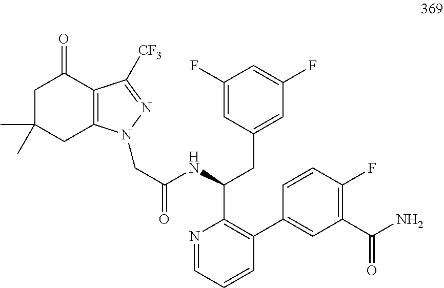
C12=C(C([CF3])=NN1CC(NC(C1=C(C3=CC(C(N)=O)=C(F)C=C3)C=CC=N1)CC1=CC(F)=CC(F)=C1)=O)C(=O)CC(C)(C)C2
